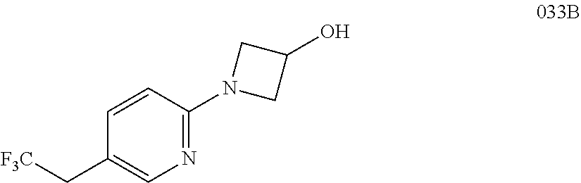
C1(C[F3C])=CN=C(N2CC(O)C2)C=C1
